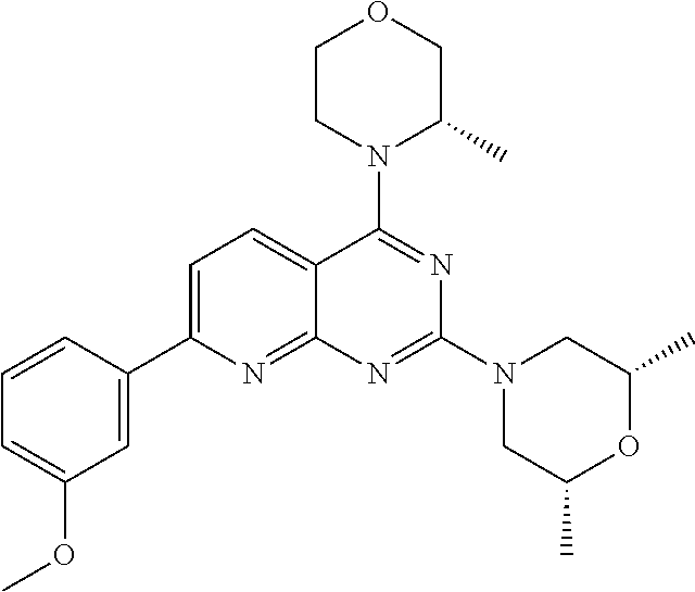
C1=C(C2=CC(OC)=CC=C2)N=C2C(=C1)C(N1C(C)COCC1)=NC(N1CC(C)OC(C)C1)=N2
